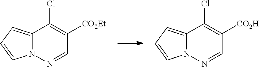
N12C(=CC=C1)C(Cl)=C([CO2H])C=N2.N12C(=CC=C1)C(Cl)=C([CO2Et])C=N2
